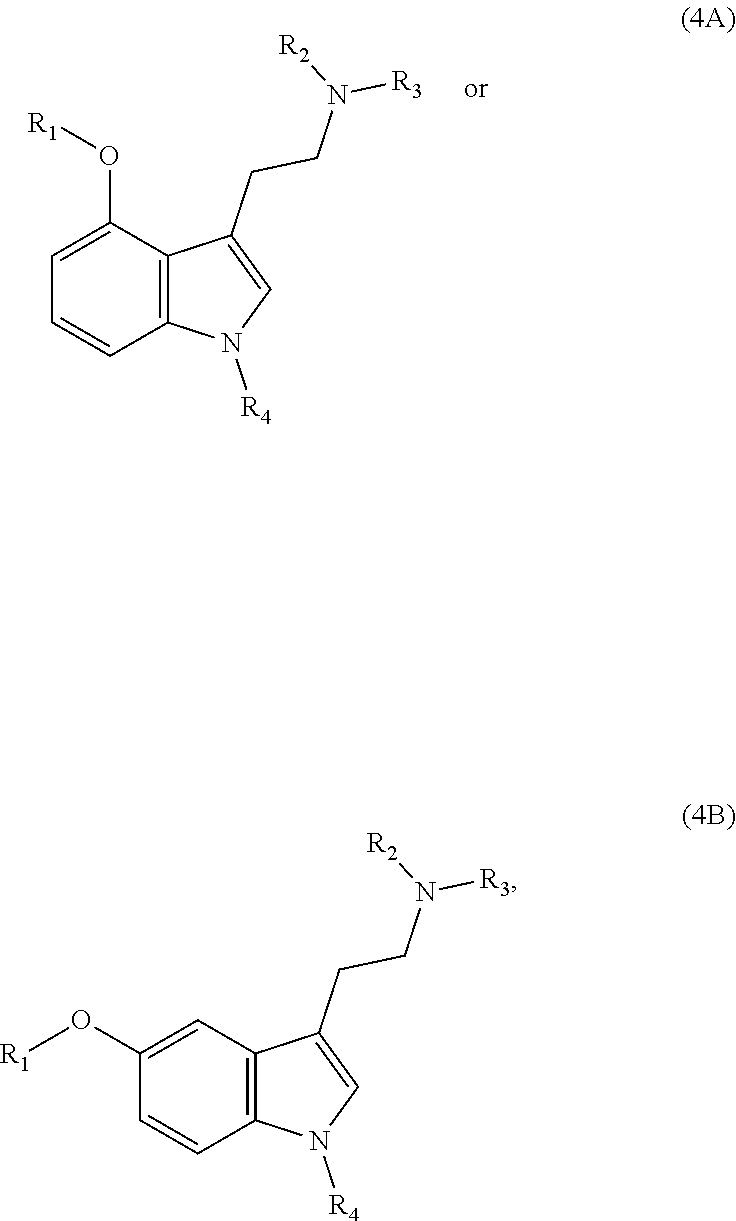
C12=C(N([R4])C=C1CCN([R2])[R3])C=CC(O[R1])=C2.C12=C(N([R4])C=C1CCN([R2])[R3])C=CC=C2O[R1]
